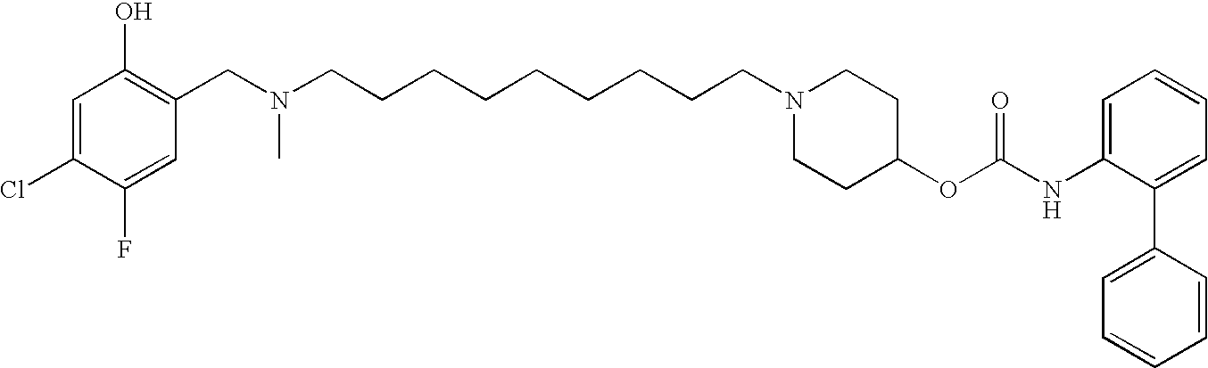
C1=C(Cl)C(F)=CC(CN(CCCCCCCCCN2CCC(OC(NC3=CC=CC=C3C3=CC=CC=C3)=O)CC2)C)=C1O
